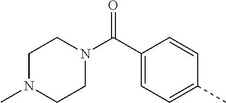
C1N(C)CCN(C(C2=CC=C(C)C=C2)=O)C1
